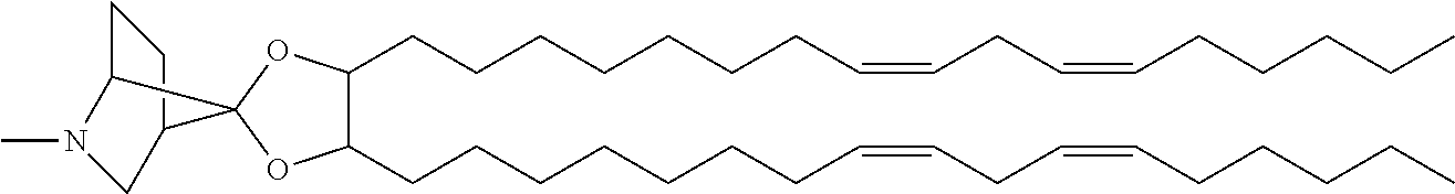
O1C(CCCCCCCC=CCC=CCCCCC)C(CCCCCCCC=CCC=CCCCCC)OC12C1CCC2CN1C
